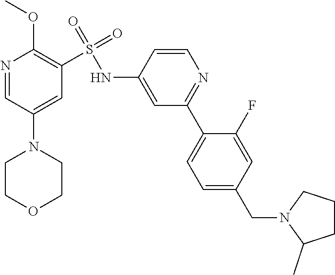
N1=CC(N2CCOCC2)=CC(S(=O)(=O)NC2=CC(C3=CC=C(CN4C(C)CCC4)C=C3F)=NC=C2)=C1OC
